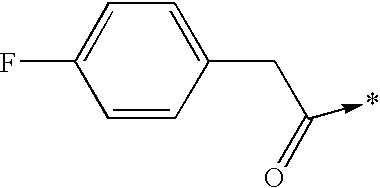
C1=CC(CC(=O)->*)=CC=C1F
